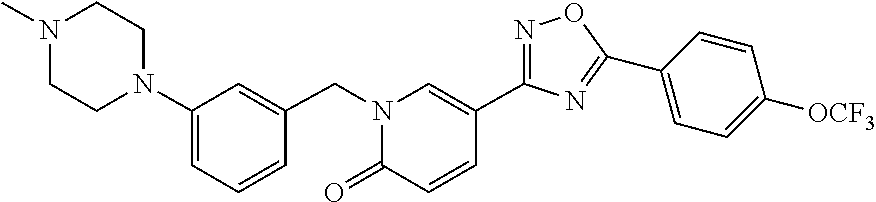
C1(N2CCN(C)CC2)=CC=CC(CN2C=C(C3=NOC(C4=CC=C([OCF3])C=C4)=N3)C=CC2=O)=C1
